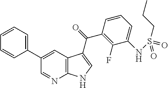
C1=CC=C(C2=CC3=C(N=C2)NC=C3C(C2=C(F)C(NS(=O)(CCC)=O)=CC=C2)=O)C=C1
